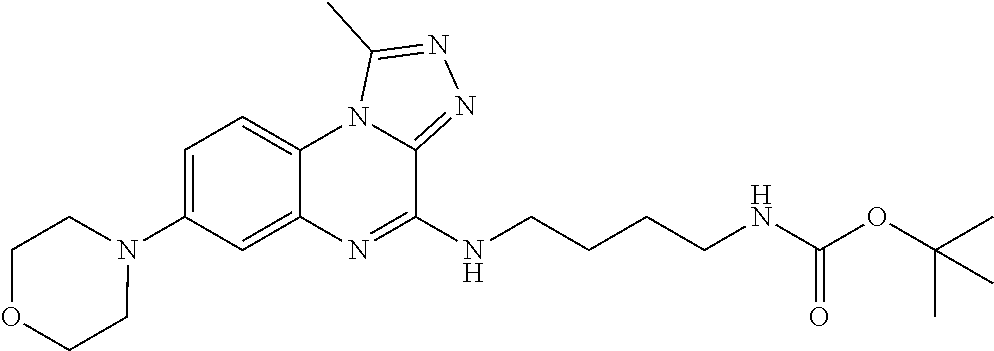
N1(C2=CC=C3C(=C2)N=C(NCCCCNC(OC(C)(C)C)=O)C2=NN=C(C)N32)CCOCC1
